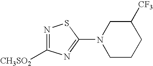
N1(C2=NC([CH3SO2])=NS2)CCCC([CF3])C1
